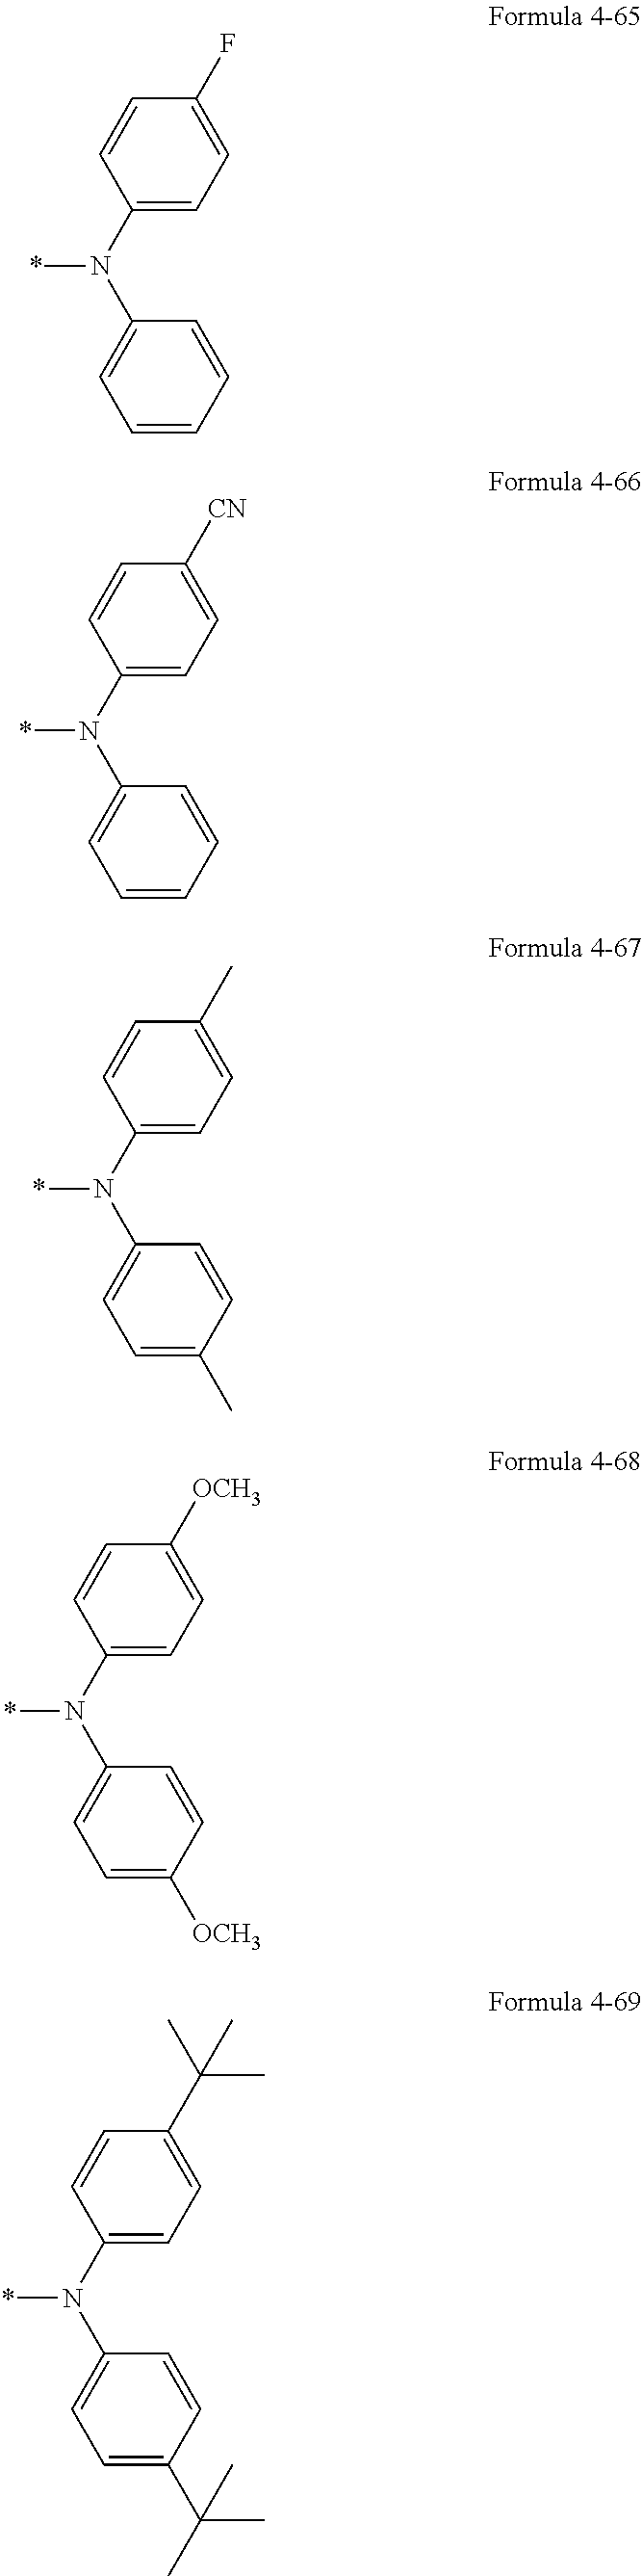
N(*)(C1=CC=C(F)C=C1)C1=CC=CC=C1.N(*)(C1=CC=C([CN])C=C1)C1=CC=CC=C1.N(*)(C1=CC=C(C)C=C1)C1=CC=C(C)C=C1.N(*)(C1=CC=C(C(C)(C)C)C=C1)C1=CC=C(C(C)(C)C)C=C1.N(*)(C1=CC=C([OCH3])C=C1)C1=CC=C([OCH3])C=C1
